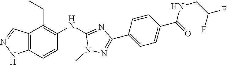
C12=C(C=CC(NC3=NC(C4=CC=C(C(NCC(F)F)=O)C=C4)=NN3C)=C1CC)NN=C2
